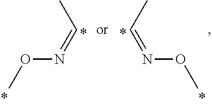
CC=NOC.CC=NOC
